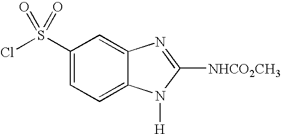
C1(S(Cl)(=O)=O)=CC=C2C(=C1)N=C([NHCO2CH3])N2[H]
